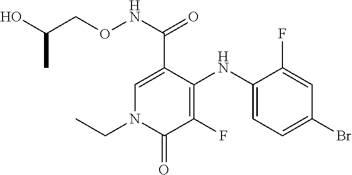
C1=C(C(NOCC(O)C)=O)C(NC2=CC=C(Br)C=C2F)=C(F)C(=O)N1CC
